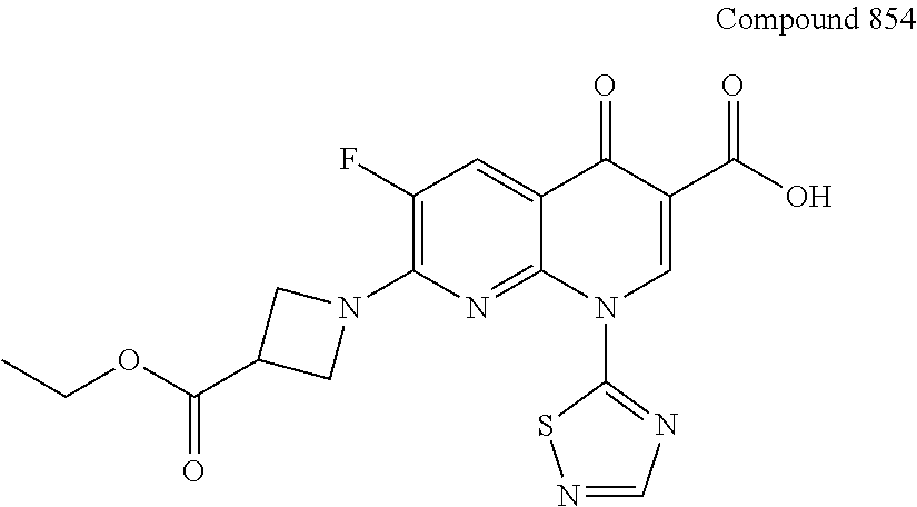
C(C1CN(C2=C(F)C=C3C(=N2)N(C2=NC=NS2)C=C(C(O)=O)C3=O)C1)(OCC)=O
